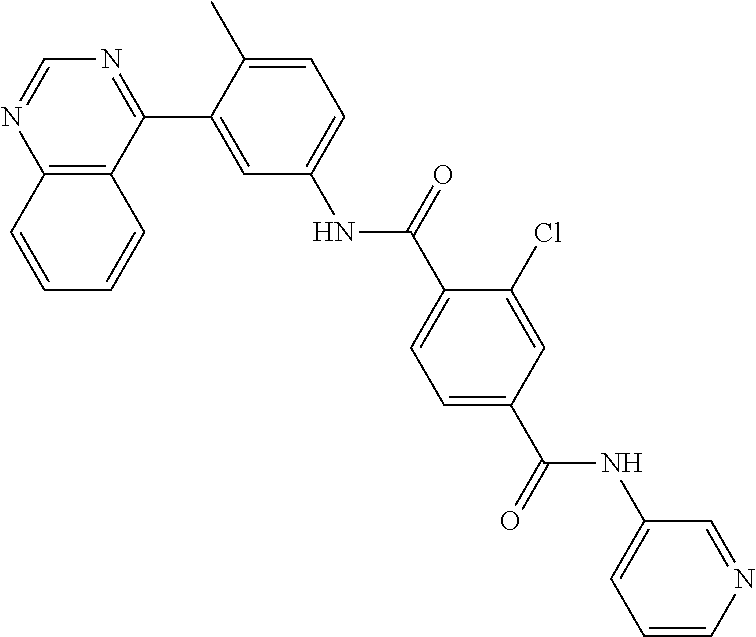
C12=C(C(C3=CC(NC(C4=CC=C(C(NC5=CC=CN=C5)=O)C=C4Cl)=O)=CC=C3C)=NC=N1)C=CC=C2
